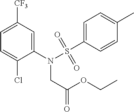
C1=C([CF3])C=C(N(CC(OCC)=O)S(C2=CC=C(C)C=C2)(=O)=O)C(Cl)=C1
